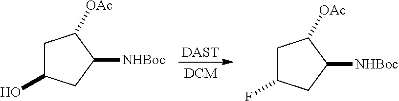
C1C(F)CC([NHBoc])C1[OAc].C1C(O)CC([NHBoc])C1[OAc].[DAST]
